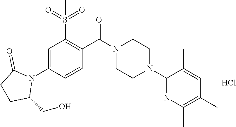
C1=C(N2C(=O)CCC2CO)C=CC(C(N2CCN(C3=NC(C)=C(C)C=C3C)CC2)=O)=C1S(C)(=O)=O.Cl
